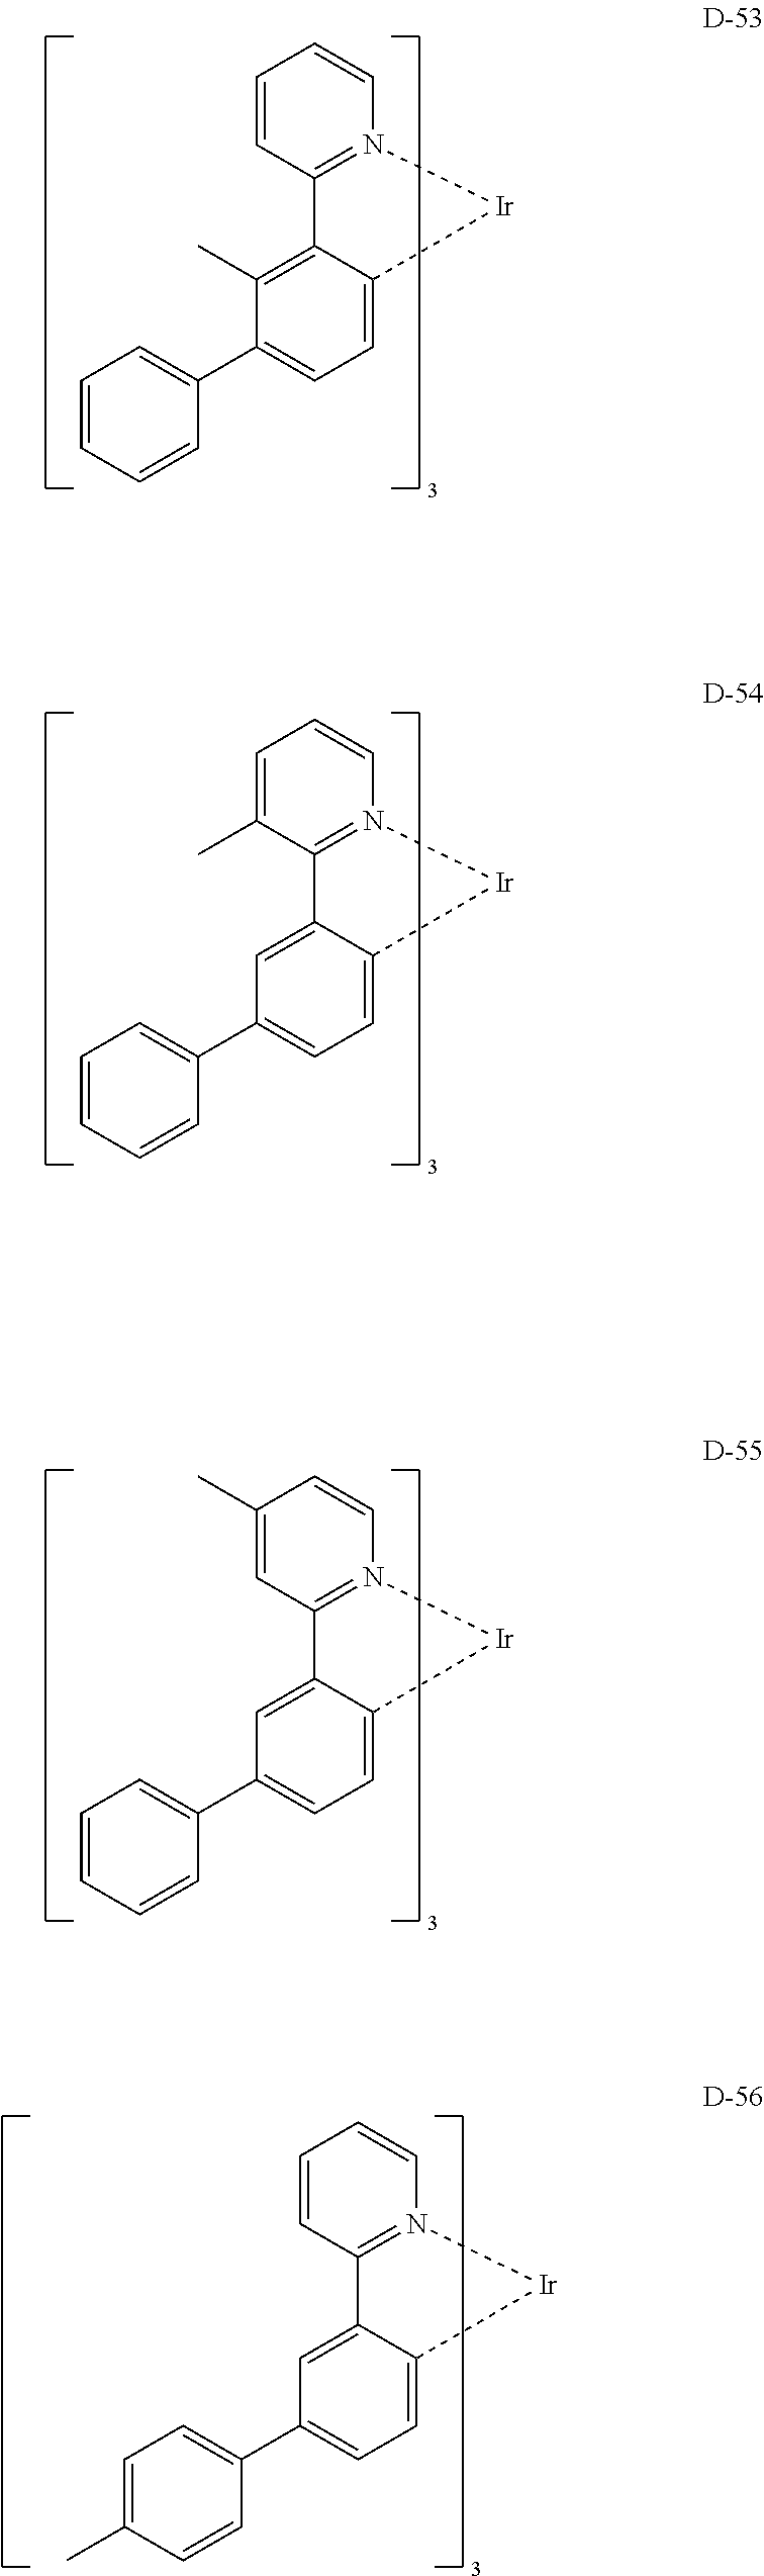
C1=CC2=N(C=C1)[Ir]C1=CC=C(C3=CC=CC=C3)C(C)=C21.C1=C(C)C2=N(C=C1)[Ir]C1=CC=C(C3=CC=CC=C3)C=C21.C1(C)=CC2=N(C=C1)[Ir]C1=CC=C(C3=CC=CC=C3)C=C21.C1=CC2=N(C=C1)[Ir]C1=CC=C(C3=CC=C(C)C=C3)C=C21
